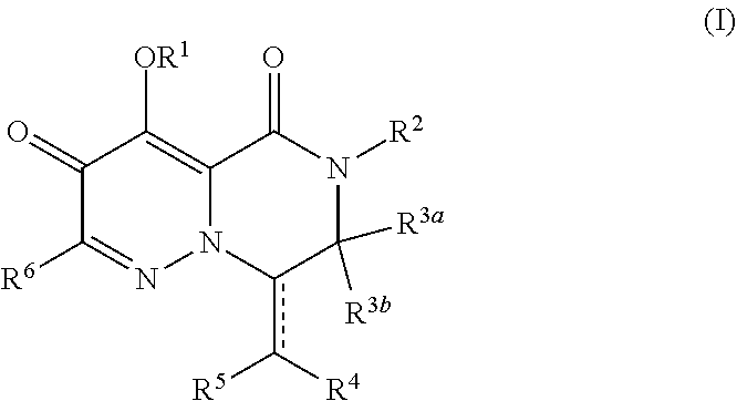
C1(=O)C([R6])=NN2C(=C1[OR1])C(=O)N([R2])C([R3a])([R3b])c2c([R4])[R5]
